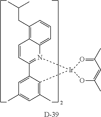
C1(C)=C2C(=CC(C)=C1)C1=N(C3=CC=CC(CC(C)C)=C3C=C1)[Ir]21OC(C)=CC(C)=O1.[D]
